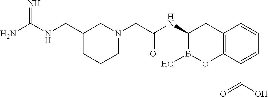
C1(CNC(N)=N)CCCN(CC(NC2B(O)OC3=C(C2)C=CC=C3C(O)=O)=O)C1
